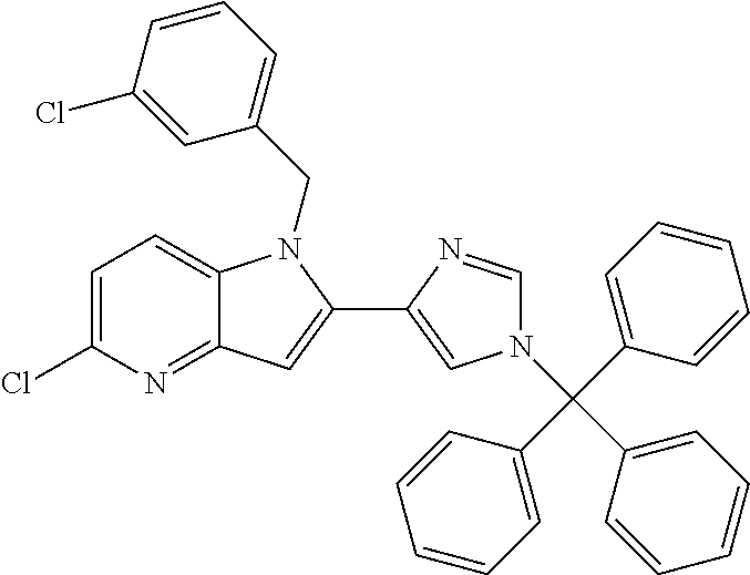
C1=CC(Cl)=CC(CN2C3=CC=C(Cl)N=C3C=C2C2=CN(C(C3=CC=CC=C3)(C3=CC=CC=C3)C3=CC=CC=C3)C=N2)=C1
